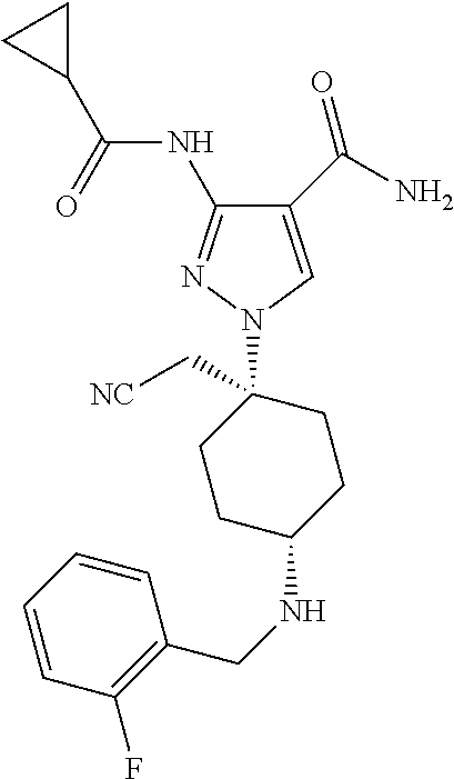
C1(C(N)=O)=CN(C2(C[NC])CCC(NCC3=C(F)C=CC=C3)CC2)N=C1NC(C1CC1)=O
